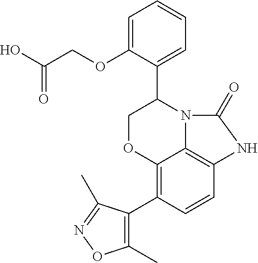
C12=C(C3=C(C)ON=C3C)C=CC3=C1N(C(C1=CC=CC=C1OCC(O)=O)CO2)C(=O)N3
